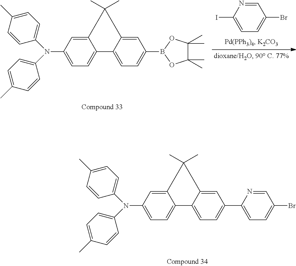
C1=NC(I)=CC=C1Br.C12=CC(N(C3=CC=C(C)C=C3)C3=CC=C(C)C=C3)=CC=C1C1=CC=C(B3OC(C)(C)C(C)(C)O3)C=C1C2(C)C.C12=CC(N(C3=CC=C(C)C=C3)C3=CC=C(C)C=C3)=CC=C1C1=CC=C(C3=CC=C(Br)C=N3)C=C1C2(C)C
